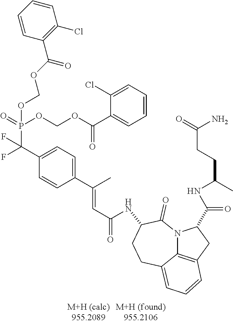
C1(C(F)(P(=O)(OCOC(=O)C2=CC=CC=C2Cl)OCOC(C2=C(Cl)C=CC=C2)=O)F)=CC=C(C(C)=CC(=O)NC2C(=O)N3C4=C(CC3C(=O)NC(C)CCC(N)=O)C=CC=C4CC2)C=C1
